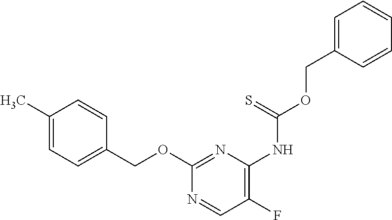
C1(C)=CC=C(COC2=NC(NC(OCC3=CC=CC=C3)=S)=C(F)C=N2)C=C1
